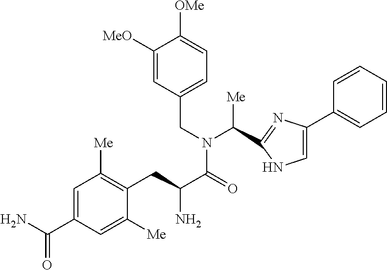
[MeO]C1=CC(CN(C([Me])C2=NC(C3=CC=CC=C3)=CN2)C(=O)C(N)CC2=C([Me])C=C(C(N)=O)C=C2[Me])=CC=C1[OMe]
